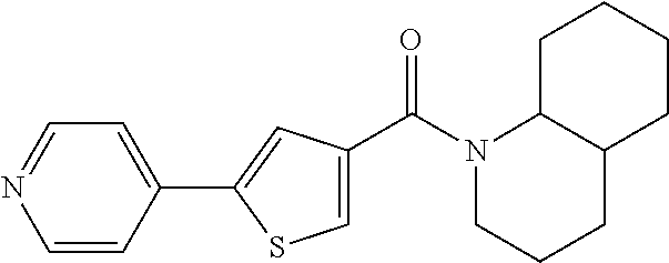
N1(C(C2=CSC(C3=CC=NC=C3)=C2)=O)CCCC2C1CCCC2
